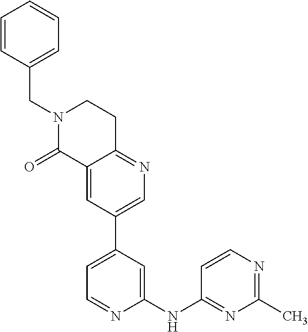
C1(NC2=NC(C)=NC=C2)=CC(C2=CN=C3C(=C2)C(=O)N(CC2=CC=CC=C2)CC3)=CC=N1
